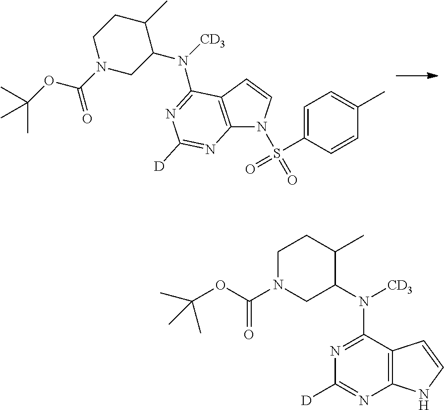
C(OC(N1CC(N([CD3])C2=NC([D])=NC3=C2C=CN3S(=O)(=O)C2=CC=C(C)C=C2)C(C)CC1)=O)(C)(C)C.CC(OC(N1CC(N([CD3])C2=NC([D])=NC3=C2C=CN3)C(C)CC1)=O)(C)C
